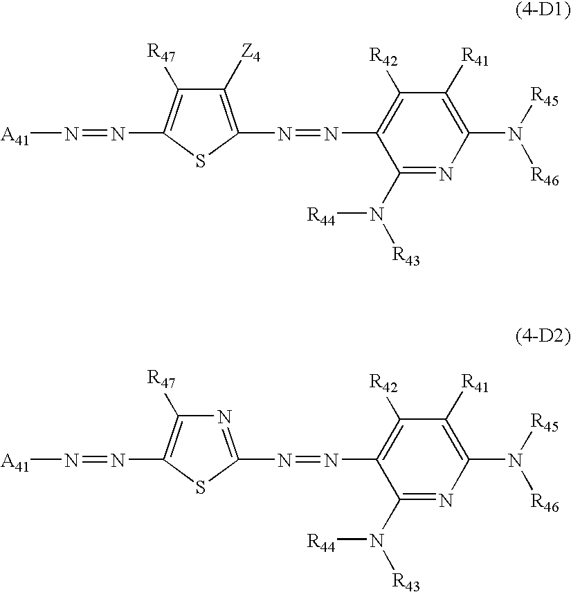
N(C1=C([R42])C([R41])=C(N([R45])[R46])N=C1N([R43])[R44])=NC1=C([Z4])C([R47])=C(N=N[A41])S1.N(C1=C([R42])C([R41])=C(N([R45])[R46])N=C1N([R43])[R44])=NC1=NC([R47])=C(N=N[A41])S1
